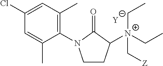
[Y].C1CC([N+](C[Z])(CC)CC)C(=O)N1C1=C(C)C=C(Cl)C=C1C
